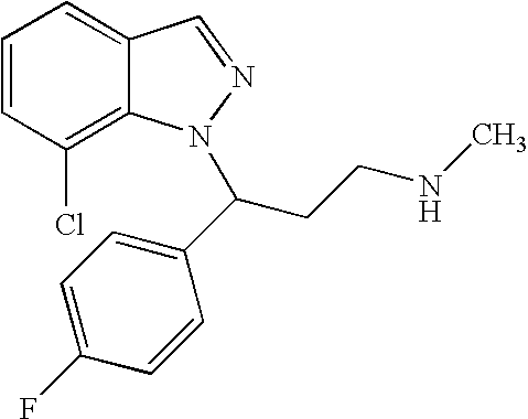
C1=CC(Cl)=C2C(=C1)C=NN2C(CCNC)C1=CC=C(F)C=C1
